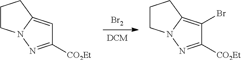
[Br2].[DCM].C1CN2C(=CC([CO2Et])=N2)C1.C1CN2C(=C(Br)C([CO2Et])=N2)C1
